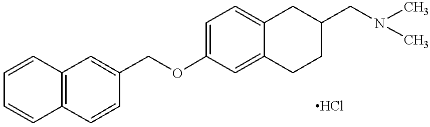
C1=CC2=C(C=C1)C=C(COC1=CC=C3C(=C1)CCC(CN(C)C)C3)C=C2
